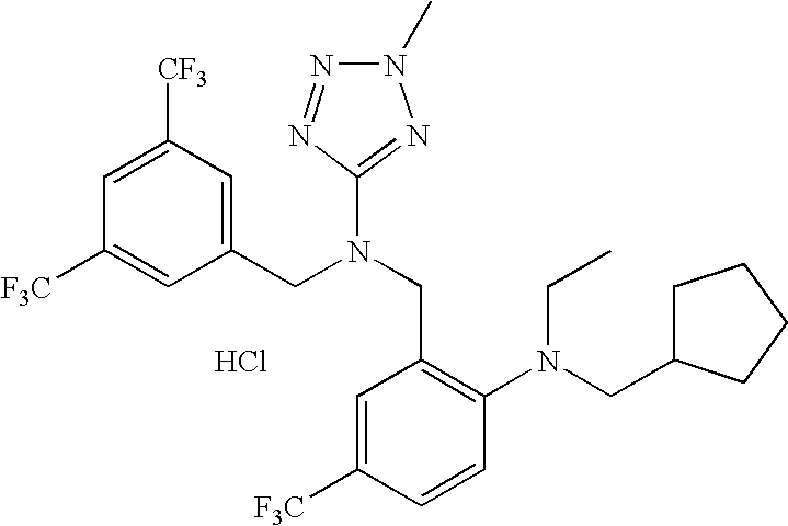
[F3C]C1=CC(CN(CC2=C(N(CC3CCCC3)CC)C=CC([F3C])=C2)C2=NN(C)N=N2)=CC([CF3])=C1.Cl
